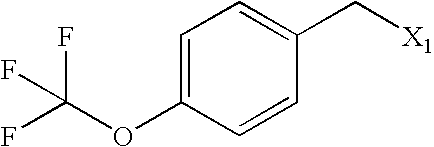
C1=C(OC(F)(F)F)C=CC(C[X1])=C1
